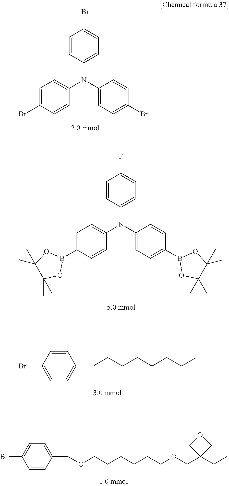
C1=CC(N(C2=CC=C(Br)C=C2)C2=CC=C(Br)C=C2)=CC=C1Br.C1=CC(N(C2=CC=C(B3OC(C)(C)C(C)(C)O3)C=C2)C2=CC=C(B3OC(C)(C)C(C)(C)O3)C=C2)=CC=C1F.C1=CC(Br)=CC=C1CCCCCCCC.C1=C(COCCCCCCOCC2(CC)COC2)C=CC(Br)=C1
